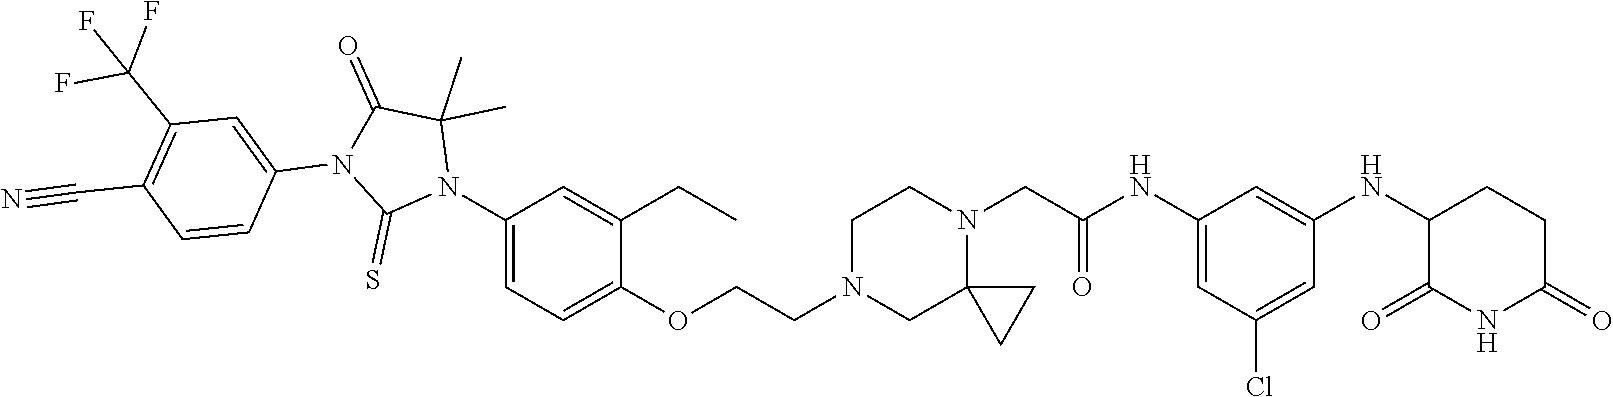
C12(CN(CCOC3=CC=C(N4C(=S)N(C5=CC(C(F)(F)F)=C(C#N)C=C5)C(=O)C4(C)C)C=C3CC)CCN1CC(NC1=CC(Cl)=CC(NC3C(=O)NC(=O)CC3)=C1)=O)CC2
